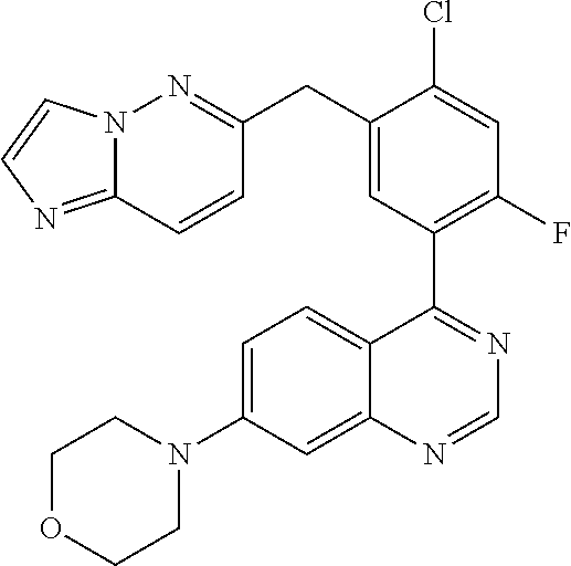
C1=C(N2CCOCC2)C=C2C(=C1)C(C1=C(F)C=C(Cl)C(CC3=NN4C(=NC=C4)C=C3)=C1)=NC=N2
